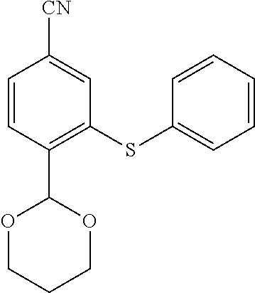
C1=CC(C2OCCCO2)=C(SC2=CC=CC=C2)C=C1[CN]
